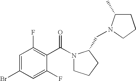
BrC1=CC(F)=C(C(N2CCCC2CN2C(C)CCC2)=O)C(F)=C1
